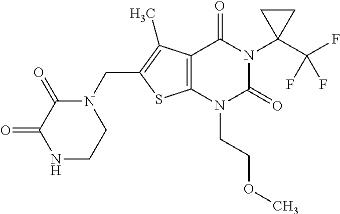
C12=C(N(CCOC)C(=O)N(C3(C(F)(F)F)CC3)C1=O)SC(CN1C(=O)C(=O)NCC1)=C2C
